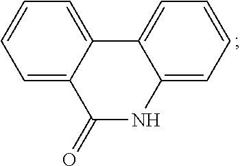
C1(=O)NC2=CC=CC=C2C2=CC=CC=C12
